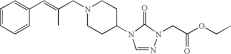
C1(C=C(CN2CCC(N3C=NN(CC(OCC)=O)C3=O)CC2)C)=CC=CC=C1
